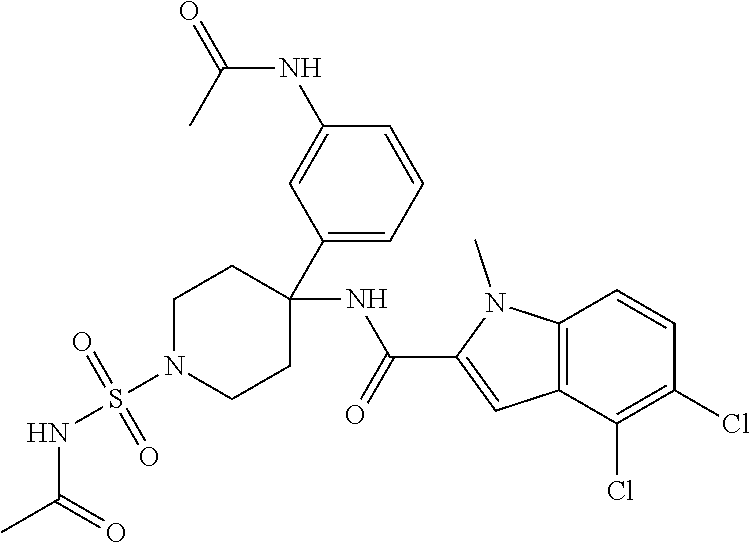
C12=C(C(Cl)=C(Cl)C=C1)C=C(C(NC1(C3=CC=CC(NC(=O)C)=C3)CCN(S(NC(C)=O)(=O)=O)CC1)=O)N2C
